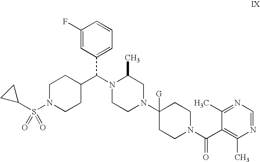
C1(F)=CC(C(N2CCN(C3([G])CCN(C(C4=C(C)N=CN=C4C)=O)CC3)CC2C)C2CCN(S(=O)(=O)C3CC3)CC2)=CC=C1
